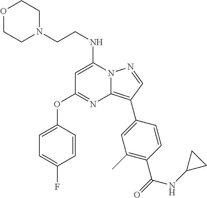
N12C(=C(C3=CC(C)=C(C(=O)NC4CC4)C=C3)C=N1)N=C(OC1=CC=C(F)C=C1)C=C2NCCN1CCOCC1
